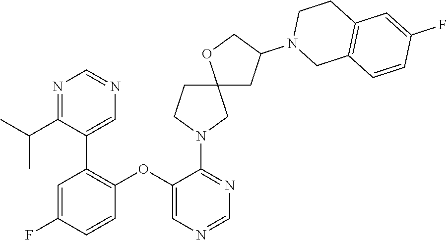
C1=C(F)C=CC(OC2=CN=CN=C2N2CC3(CC2)CC(N2CC4=C(CC2)C=C(F)C=C4)CO3)=C1C1=CN=CN=C1C(C)C
